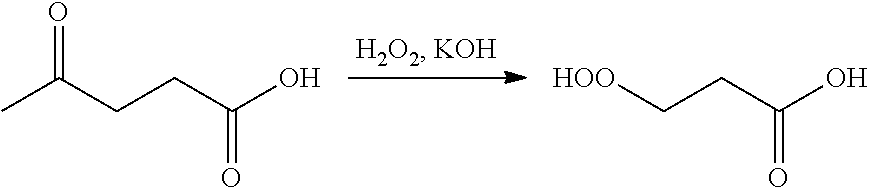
O=C(C)CCC(=O)O.[HOO]CCC(=O)O
